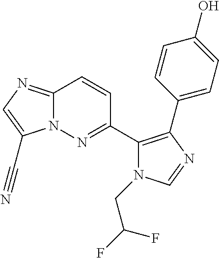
N12C(=NC=C1C#N)C=CC(C1=C(C3=CC=C(O)C=C3)N=CN1CC(F)F)=N2
